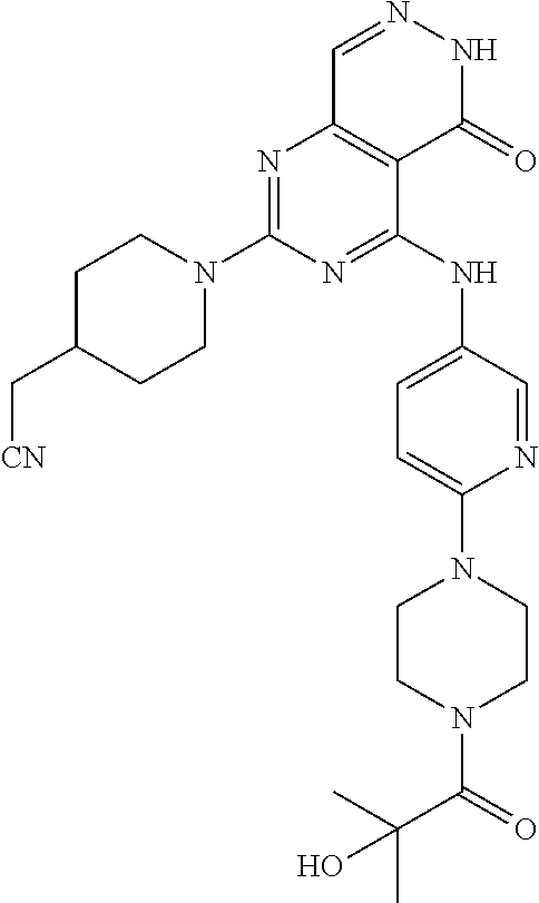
N1=C(N2CCC(C[CN])CC2)N=C(NC2=CC=C(N3CCN(C(C(C)(C)O)=O)CC3)N=C2)C2=C1C=NNC2=O
